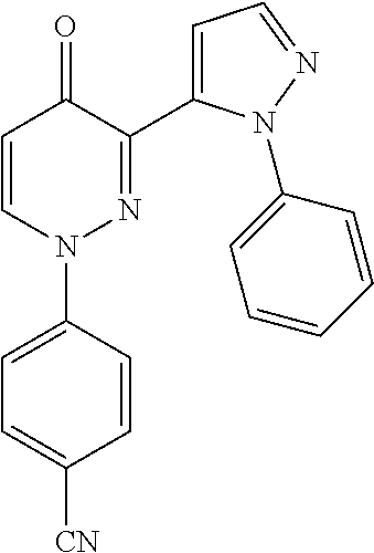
C1=CN(C2=CC=C([CN])C=C2)N=C(C2=CC=NN2C2=CC=CC=C2)C1=O
